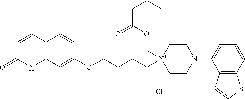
C1=CC2=C(NC1=O)C=C(OCCCC[N+]1(COC(CCC)=O)CCN(C3=CC=CC4=C3C=CS4)CC1)C=C2.[Cl-]
